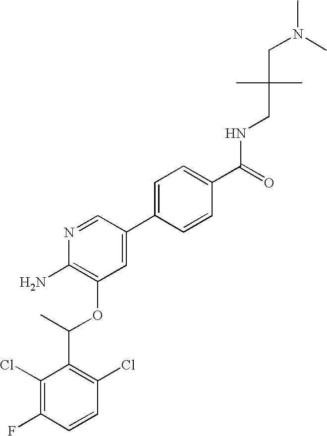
C1(Cl)=C(F)C=CC(Cl)=C1C(C)OC1=C(N)N=CC(C2=CC=C(C(=O)NCC(CN(C)C)(C)C)C=C2)=C1
